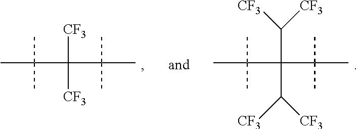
C(C(C(C)(C)C)([CF3])[CF3])(C)(C)C.C(C(C(C)(C)C)(C([CF3])[CF3])C([CF3])[CF3])(C)(C)C
